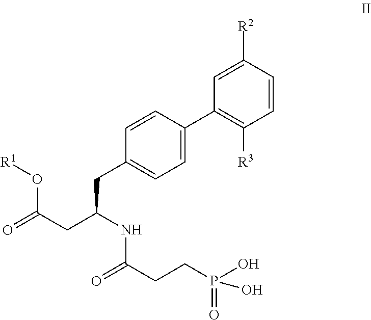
C1=C(C2=C([R3])C=CC([R2])=C2)C=CC(CC(CC(=O)O[R1])NC(CCP(=O)(O)O)=O)=C1
